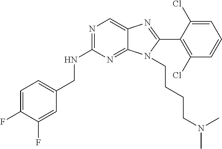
C1=C(F)C(F)=CC(CNC2=NC=C3C(=N2)N(CCCCN(C)C)C(C2=C(Cl)C=CC=C2Cl)=N3)=C1
